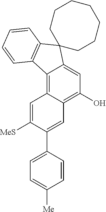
C12=C3C(=C(O)C=C1C1(C4=C2C=CC=C4)CCCCCCC1)C=C(C1=CC=C([Me])C=C1)C([MeS])=C3
